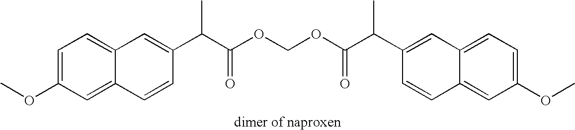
COC1=CC=C2C(=C1)C=CC(C(C(OCOC(C(C1=CC3=CC=C(OC)C=C3C=C1)C)=O)=O)C)=C2
